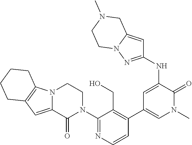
N12C(=CC3=C1CCCC3)C(=O)N(C1=NC=CC(C3=CN(C)C(=O)C(NC4=NN5C(=C4)CN(C)CC5)=C3)=C1CO)CC2
